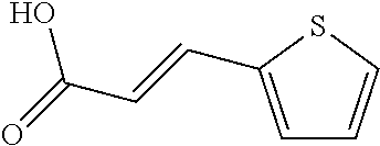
C1=C(C=CC(=O)O)SC=C1
